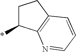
C1C(*)C2=C(C1)C=CC=N2
